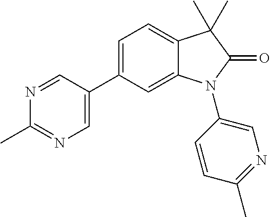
C1=C(C2=CN=C(C)N=C2)C=C2C(=C1)C(C)(C)C(=O)N2C1=CN=C(C)C=C1
